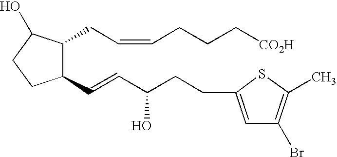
C1(C=CC(CCC2=CC(Br)=C(C)S2)O)C(CC=CCCC[CO2H])C(O)CC1
